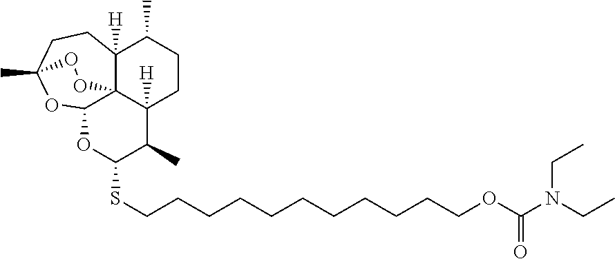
S(CCCCCCCCCCCOC(N(CC)CC)=O)C1OC2OC3(C)CCC4([H])C(C)CCC([H])(C1C)C24OO3
